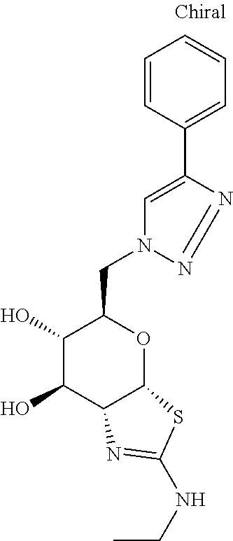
C1(O)C(O)C2C(OC1CN1N=NC(C3=CC=CC=C3)=C1)SC(NCC)=N2
